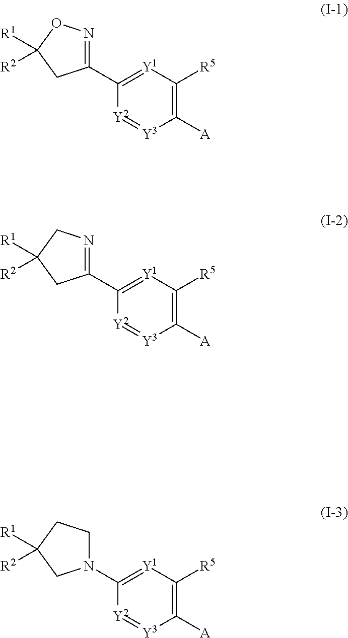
C1(C2=[Y1]C([R5])=C([A])[Y3]=[Y2]2)=NOC([R1])([R2])C1.C1(C2=[Y1]C([R5])=C([A])[Y3]=[Y2]2)=NCC([R1])([R2])C1.N1(C2=[Y1]C([R5])=C([A])[Y3]=[Y2]2)CCC([R1])([R2])C1
